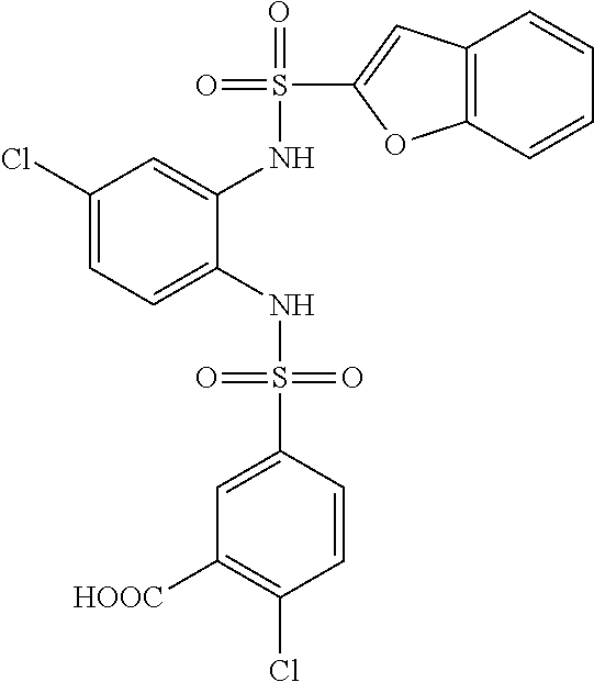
C1(Cl)=CC=C(NS(=O)(=O)C2=CC([HOOC])=C(Cl)C=C2)C(NS(=O)(C2=CC3=C(O2)C=CC=C3)=O)=C1
